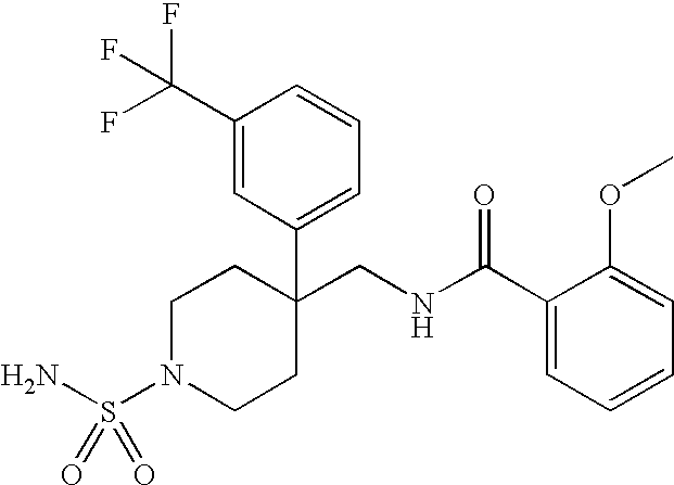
C1N(S(N)(=O)=O)CCC(CNC(C2=CC=CC=C2OC)=O)(C2=CC=CC(C(F)(F)F)=C2)C1
